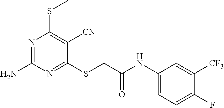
N1=C(N)N=C(SCC(NC2=CC=C(F)C([CF3])=C2)=O)C([CN])=C1SC
